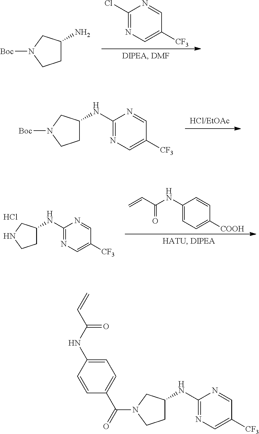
C1(Cl)=NC=C([CF3])C=N1.C1C(N)CN([Boc])C1.C1C(NC2=NC=C([CF3])C=N2)CN([Boc])C1.C1C(NC2=NC=C([CF3])C=N2)CNC1.Cl.C1(NC(C=C)=O)=CC=C([COOH])C=C1.C1C(NC2=NC=C([CF3])C=N2)CN(C(C2=CC=C(NC(C=C)=O)C=C2)=O)C1
